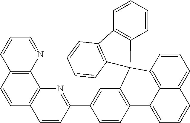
C1=CC2=C3C(=C1)C=CC=C3C1=C(C=C(C3=NC4=C(C=C3)C=CC3=C4N=CC=C3)C=C1)C21C2=C(C=CC=C2)C2=C1C=CC=C2
